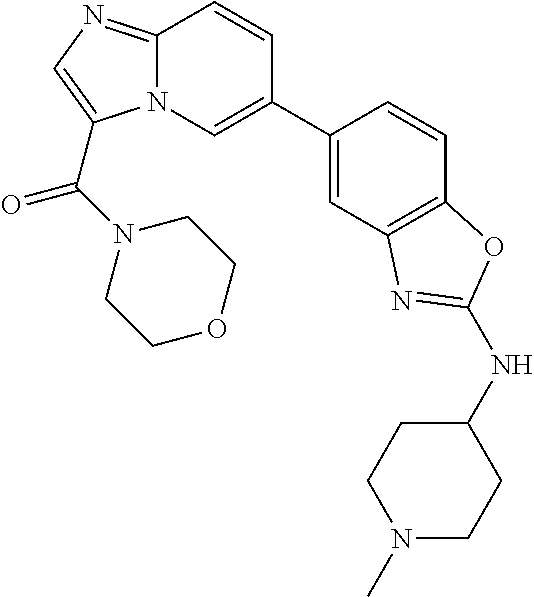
C12=NC=C(C(N3CCOCC3)=O)N1C=C(C1=CC3=C(C=C1)OC(NC1CCN(C)CC1)=N3)C=C2
